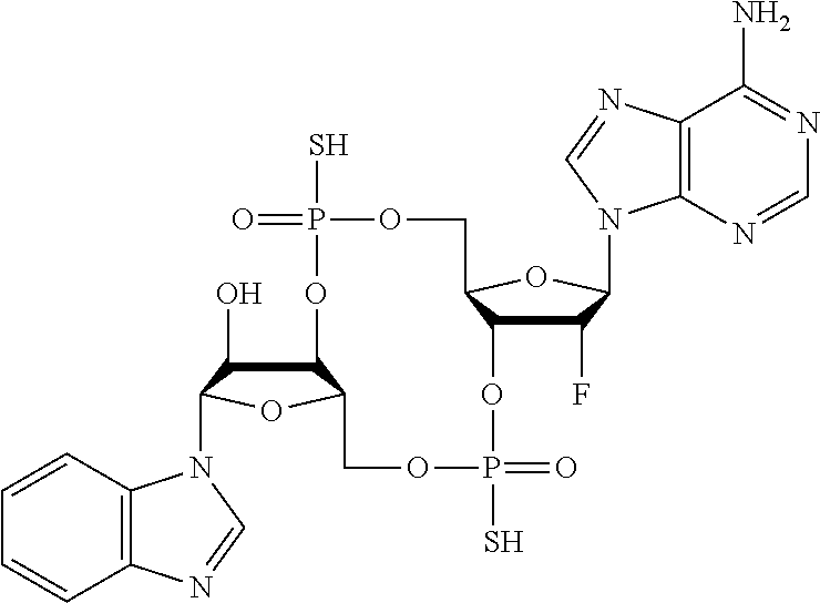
C12C(O)C(N3C4=C(C=CC=C4)N=C3)OC1COP(S)(=O)OC1C(F)C(N3C4=C(C(N)=NC=N4)N=C3)OC1COP(S)(=O)O2
